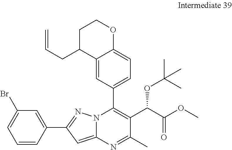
C1=CC(C2=NN3C(=C2)N=C(C)C(C(C(OC)=O)OC(C)(C)C)=C3C2=CC=C3C(=C2)C(CC=C)CCO3)=CC(Br)=C1
